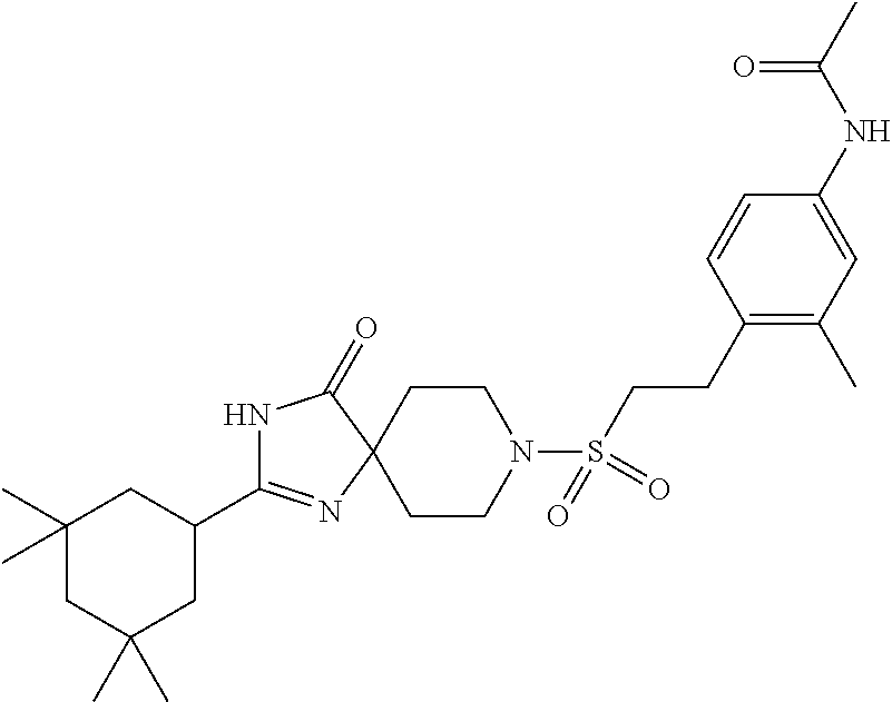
N1C(C2CC(C)(C)CC(C)(C)C2)=NC2(C1=O)CCN(S(CCC1=C(C)C=C(NC(C)=O)C=C1)(=O)=O)CC2
